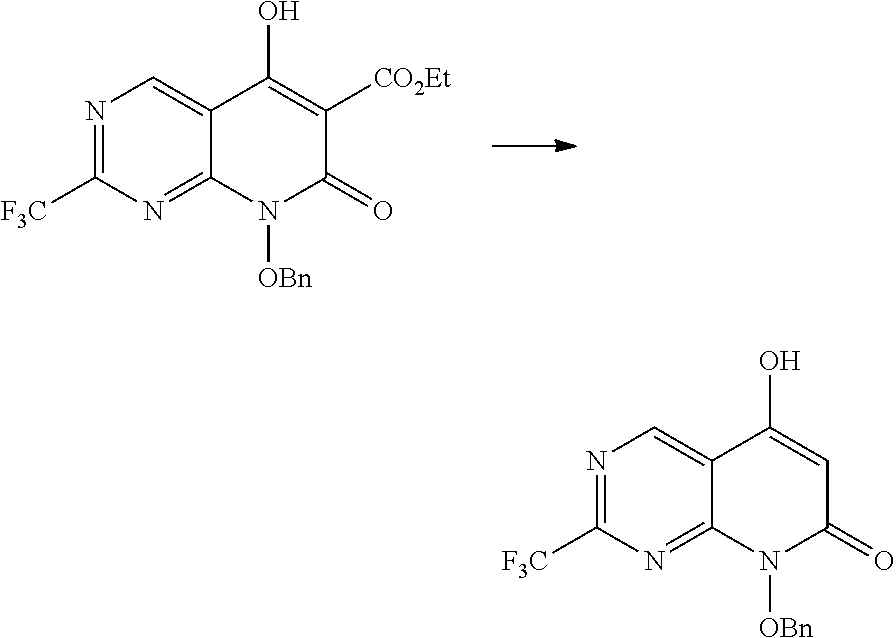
N1=C([F3C])N=C2C(=C1)C(O)=C([CO2Et])C(=O)N2[OBn].N1=C([F3C])N=C2C(=C1)C(O)=CC(=O)N2[OBn]
